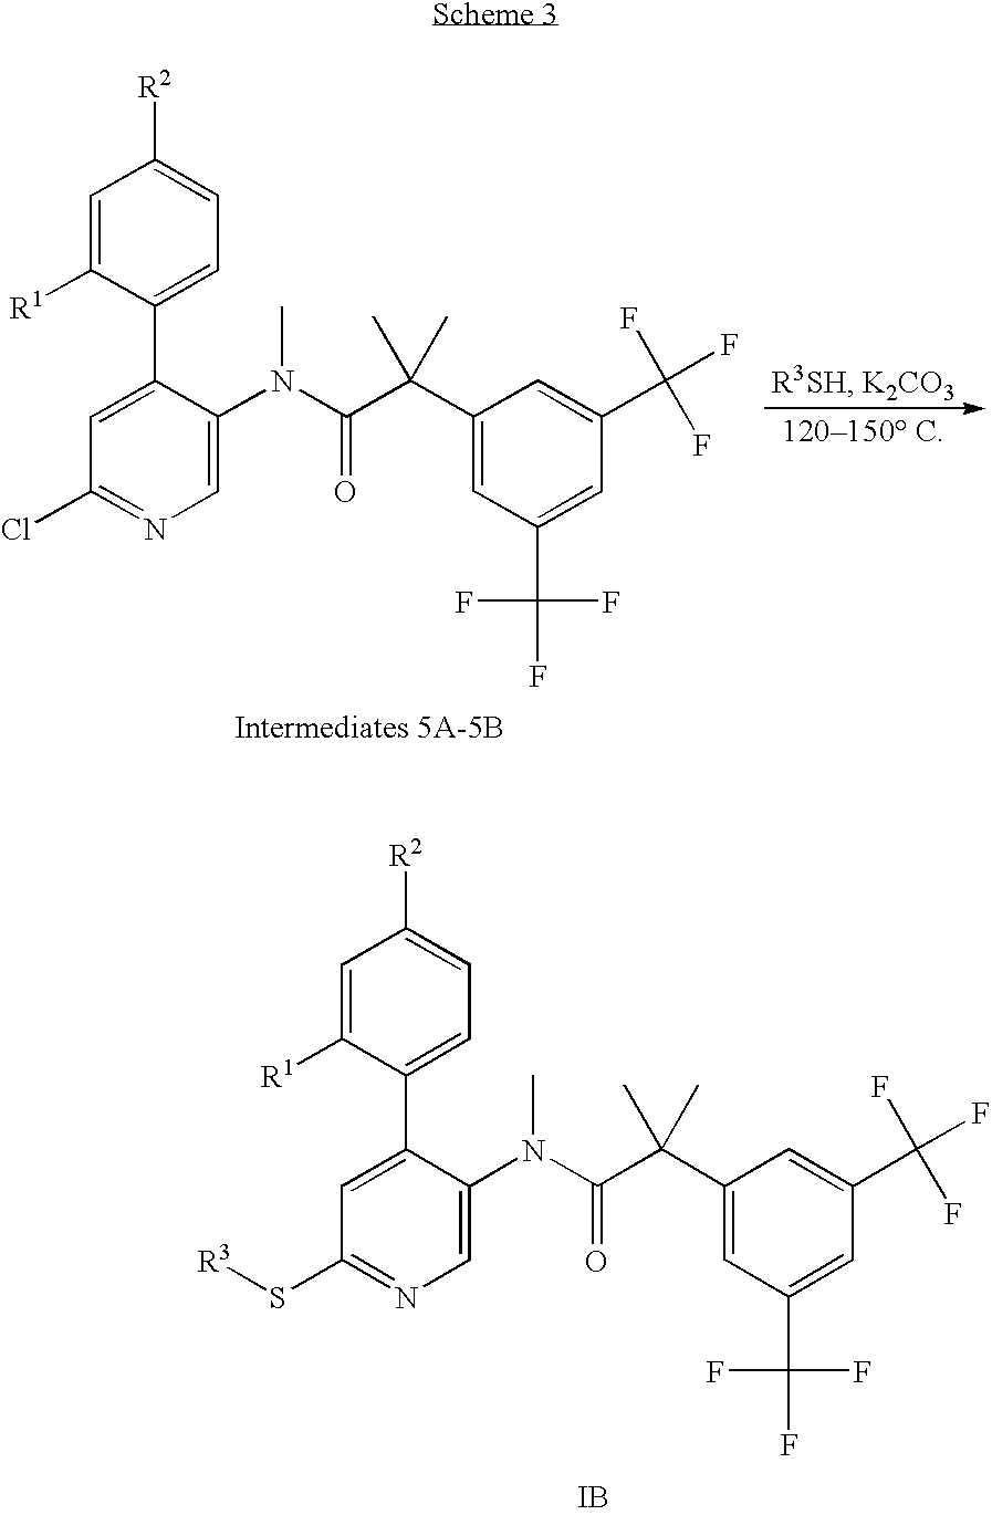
[R2]C1=CC=C(C2=CC(Cl)=NC=C2N(C(C(C2=CC(C(F)(F)F)=CC(C(F)(F)F)=C2)(C)C)=O)C)C([R1])=C1.[R2]C1=CC=C(C2=CC(S[R3])=NC=C2N(C(C(C2=CC(C(F)(F)F)=CC(C(F)(F)F)=C2)(C)C)=O)C)C([R1])=C1.[IB]
